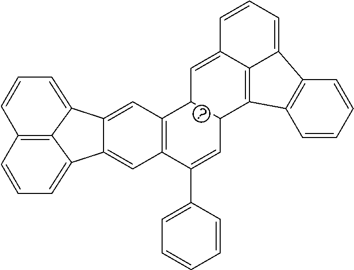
C12=CC3=C(C=C1C1=CC=CC4=C1C2=CC=C4)C(C1=CC=CC=C1)=CC1C3C=C2C=CC=C3C4=C(C1=C23)C=CC=C4
